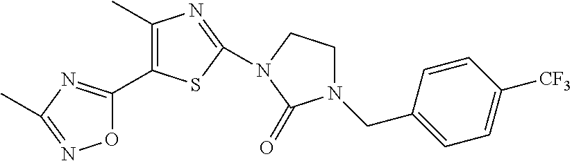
C1(C)=C(C2=NC(C)=NO2)SC(N2CCN(CC3=CC=C([CF3])C=C3)C2=O)=N1
